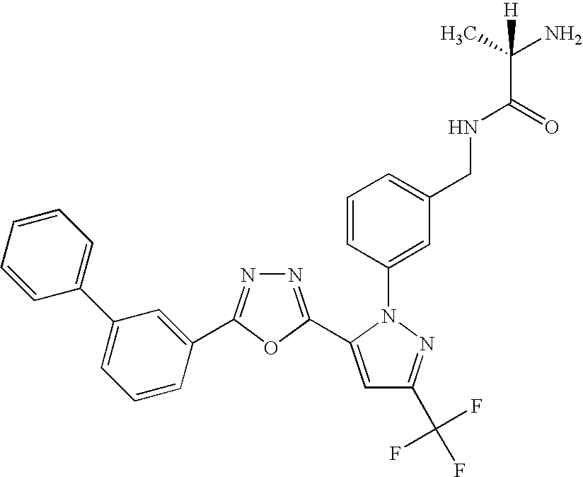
N1=C(C2=CC(C(F)(F)F)=NN2C2=CC(CNC(C(C)(N)[H])=O)=CC=C2)OC(C2=CC(C3=CC=CC=C3)=CC=C2)=N1
